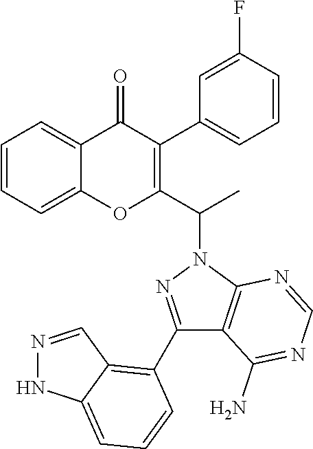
C1=CC=C2C(=C1)OC(C(N1N=C(C3=C4C(=CC=C3)NN=C4)C3=C1N=CN=C3N)C)=C(C1=CC=CC(F)=C1)C2=O
